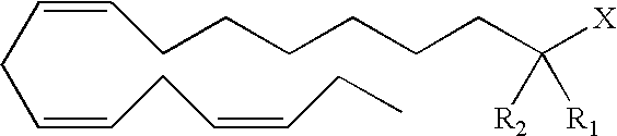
C(CC=CCC=CCC)=CCCCCCCC([X])([R2])[R1]
